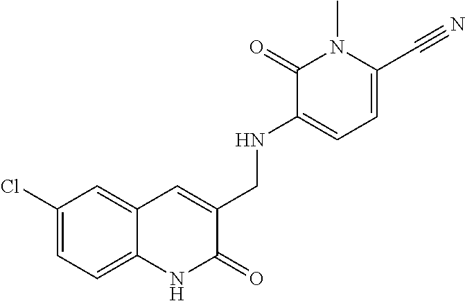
C1(Cl)=CC=C2C(=C1)C=C(CNC1=CC=C(C#N)N(C)C1=O)C(=O)N2
